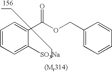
C1=CC=C([SO3Na])C(C(OCC2=CC=CC=C2)=O)=C1
